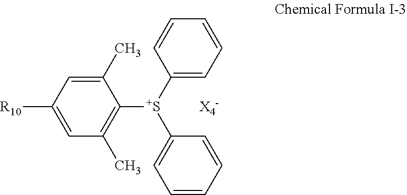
C1([R10])=CC(C)=C([S+](C2=CC=CC=C2)C2=CC=CC=C2)C(C)=C1
